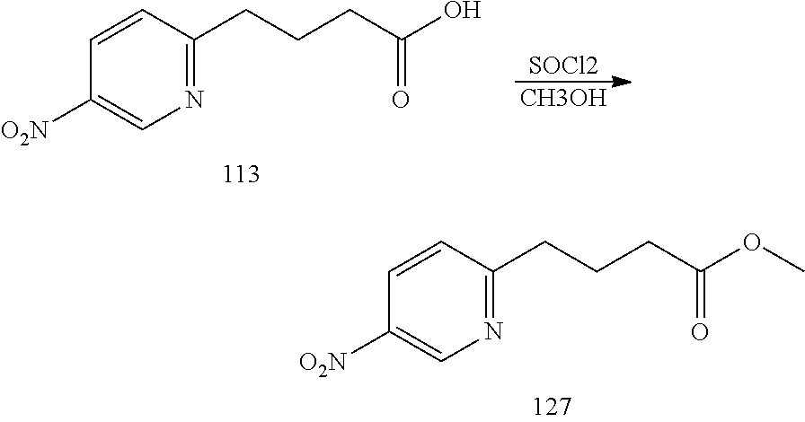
N1=C(CCCC(O)=O)C=CC([O2N])=C1.[SOCl2].[CH3OH].N1=C(CCCC(OC)=O)C=CC([O2N])=C1
